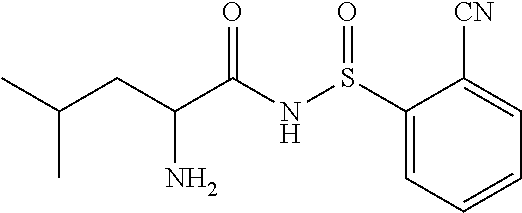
S(NC(C(CC(C)C)N)=O)(=O)C1=CC=CC=C1[CN]
